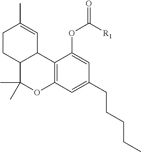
C1CC2C(C=C1C)C1=C(OC2(C)C)C=C(CCCCC)C=C1OC(=O)[R1]
